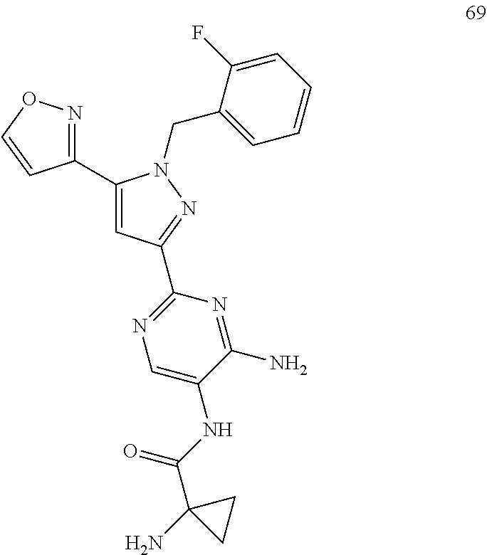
C1(C2=NOC=C2)=CC(C2=NC=C(NC(=O)C3(N)CC3)C(N)=N2)=NN1CC1=CC=CC=C1F
